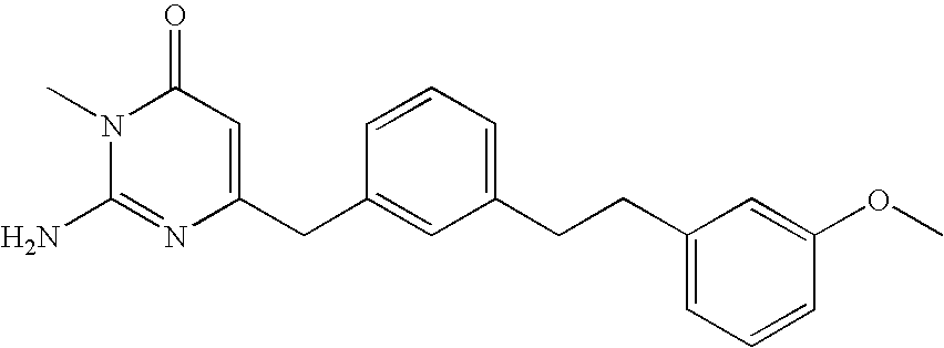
N1(C)C(N)=NC(CC2=CC(CCC3=CC=CC(OC)=C3)=CC=C2)=CC1=O
